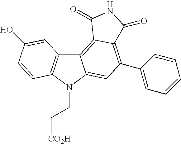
C12=C3C(=C(C4=CC=CC=C4)C=C1N(CC[CO2H])C1=C2C=C(O)C=C1)C(=O)NC3=O
